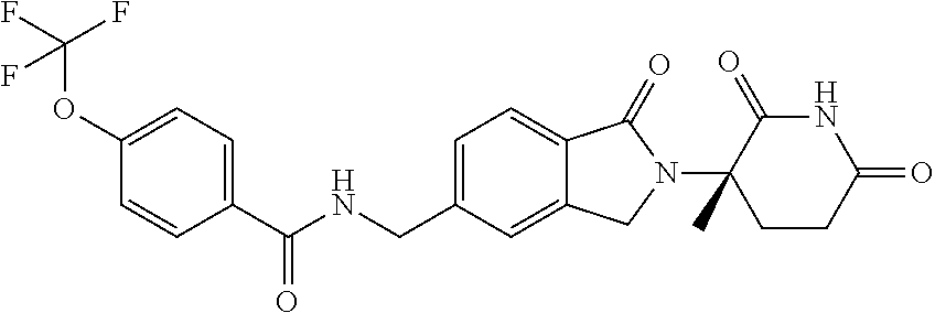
C1(OC(F)(F)F)=CC=C(C(NCC2=CC=C3C(=C2)CN(C2(C)CCC(=O)NC2=O)C3=O)=O)C=C1
